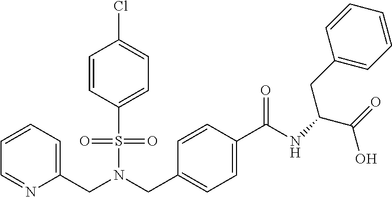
C1=C(S(N(CC2=CC=C(C(=O)NC(C(=O)O)CC3=CC=CC=C3)C=C2)CC2=CC=CC=N2)(=O)=O)C=CC(Cl)=C1
